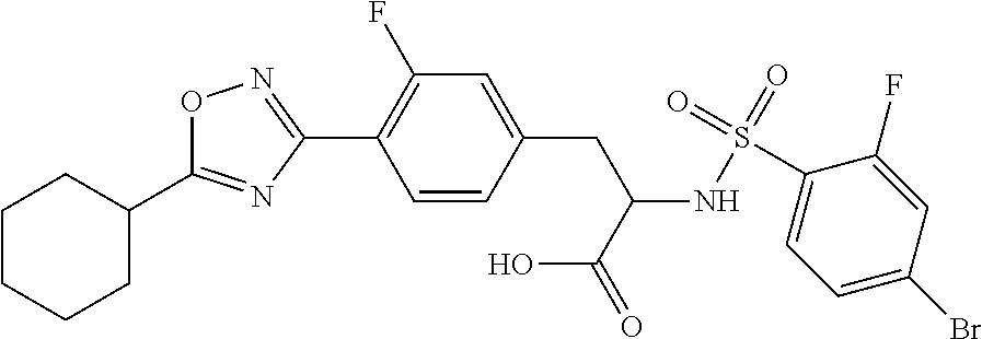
C1=CC(CC(NS(=O)(=O)C2=CC=C(Br)C=C2F)C(=O)O)=CC(F)=C1C1=NOC(C2CCCCC2)=N1
